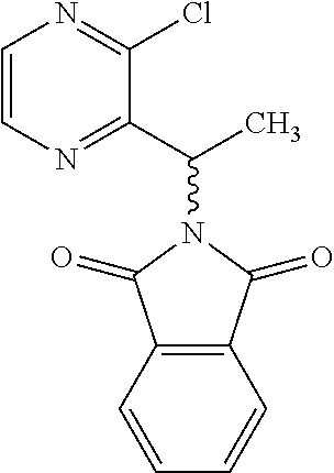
C1=CN=C(C(C)N2C(=O)C3=C(C2=O)C=CC=C3)C(Cl)=N1
